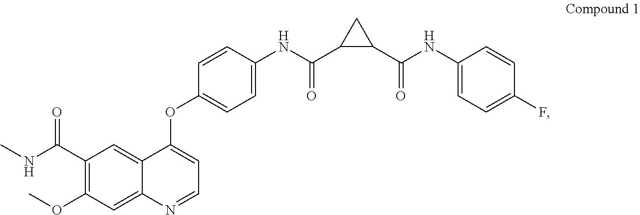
CNC(C1=C(OC)C=C2C(=C1)C(OC1=CC=C(NC(C3C(C(NC4=CC=C(F)C=C4)=O)C3)=O)C=C1)=CC=N2)=O
